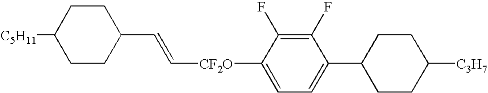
C1CC(C=C[CF2O]C2=CC=C(C3CCC([C3H7])CC3)C(F)=C2F)CCC1[C5H11]
